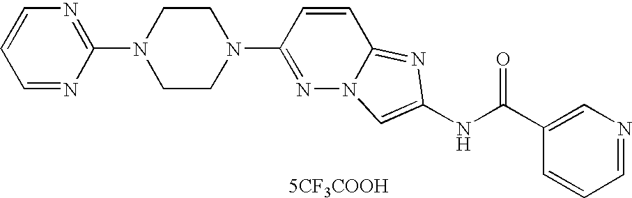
[5CF3COOH].C1=CC=NC=C1C(NC1=CN2N=C(N3CCN(C4=NC=CC=N4)CC3)C=CC2=N1)=O
